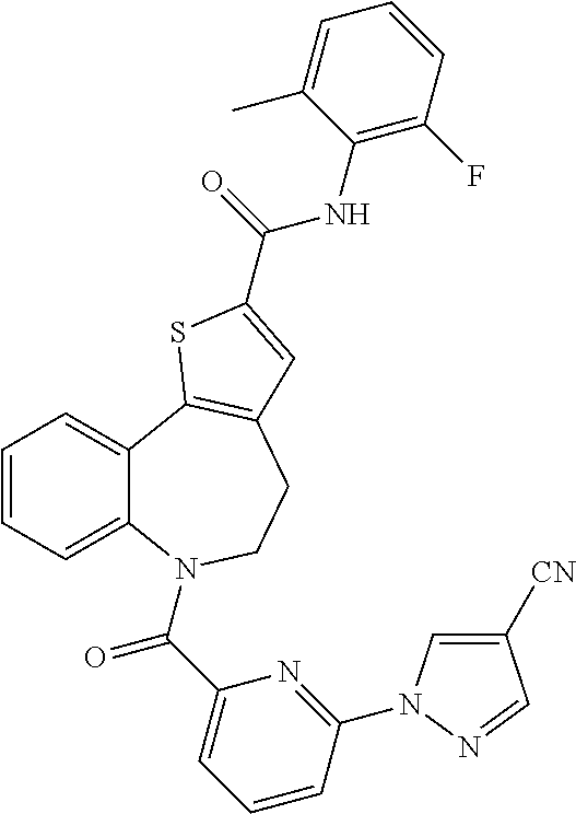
C1=CC=C2C(=C1)C1=C(CCN2C(C2=CC=CC(N3C=C([CN])C=N3)=N2)=O)C=C(C(=O)NC2=C(F)C=CC=C2C)S1
